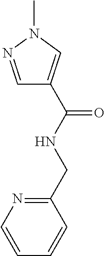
C1=NN(C)C=C1C(NCC1=NC=CC=C1)=O
